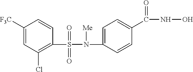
C1([F3C])=CC(Cl)=C(S(=O)(=O)N(C2=CC=C(C(=O)NO)C=C2)[Me])C=C1
